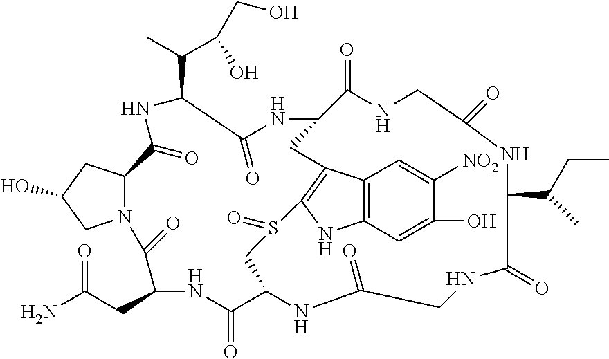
C12=C(C=C(O)C([NO2])=C1)NC1=C2CC2C(=O)NCC(=O)NC(C(C)CC)C(=O)NCC(=O)NC(CS1=O)C(=O)NC(CC(=O)N)C(=O)N1C(CC(O)C1)C(=O)NC(C(C(O)CO)C)C(=O)N2
